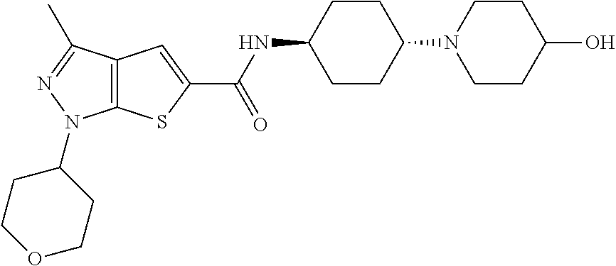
C12=C(SC(C(NC3CCC(N4CCC(O)CC4)CC3)=O)=C1)N(C1CCOCC1)N=C2C
